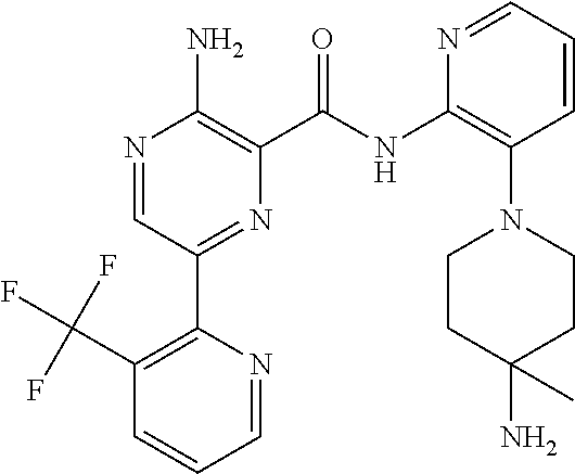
N1=CC(C2=C(C(F)(F)F)C=CC=N2)=NC(C(NC2=C(N3CCC(N)(C)CC3)C=CC=N2)=O)=C1N
